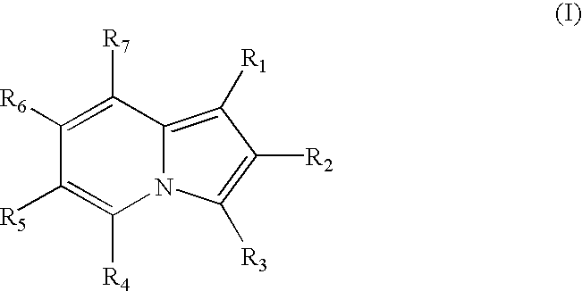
N12C(=C([R1])C([R2])=C1[R3])C([R7])=C([R6])C([R5])=C2[R4]
